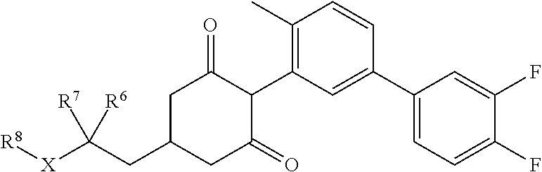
C1C(CC([X][R8])([R7])[R6])CC(=O)C(C2=C(C)C=CC(C3=CC=C(F)C(F)=C3)=C2)C1=O
